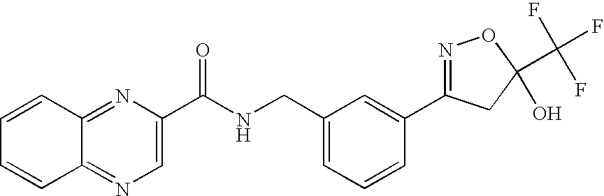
C1(C(NCC2=CC=CC(C3=NOC(C(F)(F)F)(O)C3)=C2)=O)=CN=C2C(=N1)C=CC=C2
